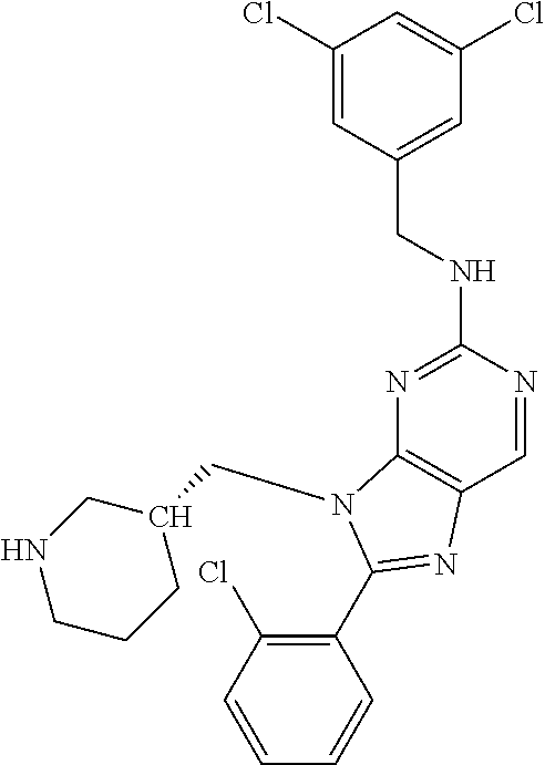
C1=NC(NCC2=CC(Cl)=CC(Cl)=C2)=NC2=C1N=C(C1=C(Cl)C=CC=C1)N2CC1CNCCC1
